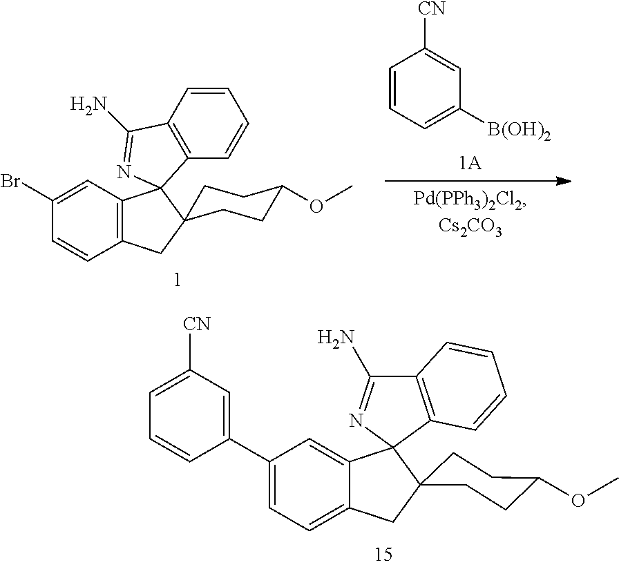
C1=CC=C([B(OH)2])C=C1[CN].C12=C(C=C(Br)C=C1)C1(C3=C(C=CC=C3)C(N)=N1)C1(C2)CCC(OC)CC1.C1(C2=CC([CN])=CC=C2)=CC=C2C(=C1)C1(N=C(N)C3=C1C=CC=C3)C1(C2)CCC(OC)CC1
